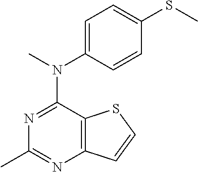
C12=C(C(N(C)C3=CC=C(SC)C=C3)=NC(C)=N1)SC=C2
